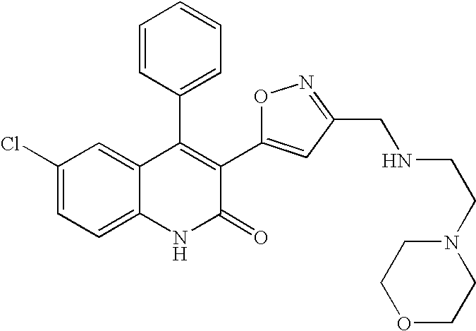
C1(Cl)=CC=C2C(=C1)C(C1=CC=CC=C1)=C(C1=CC(CNCCN3CCOCC3)=NO1)C(=O)N2
